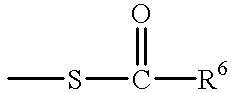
O=C([R6])SC
